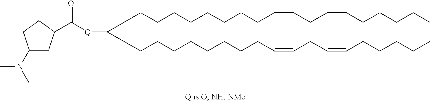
C(CCCCCCCC=CCC=CCCCCC)C(CCCCCCCCC=CCC=CCCCCC)[Q]C(=O)C1CC(N(C)C)CC1
